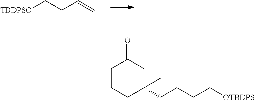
[TBDPSO]CCC=C.C1CCC(C)(CCCC[OTBDPS])CC1=O
